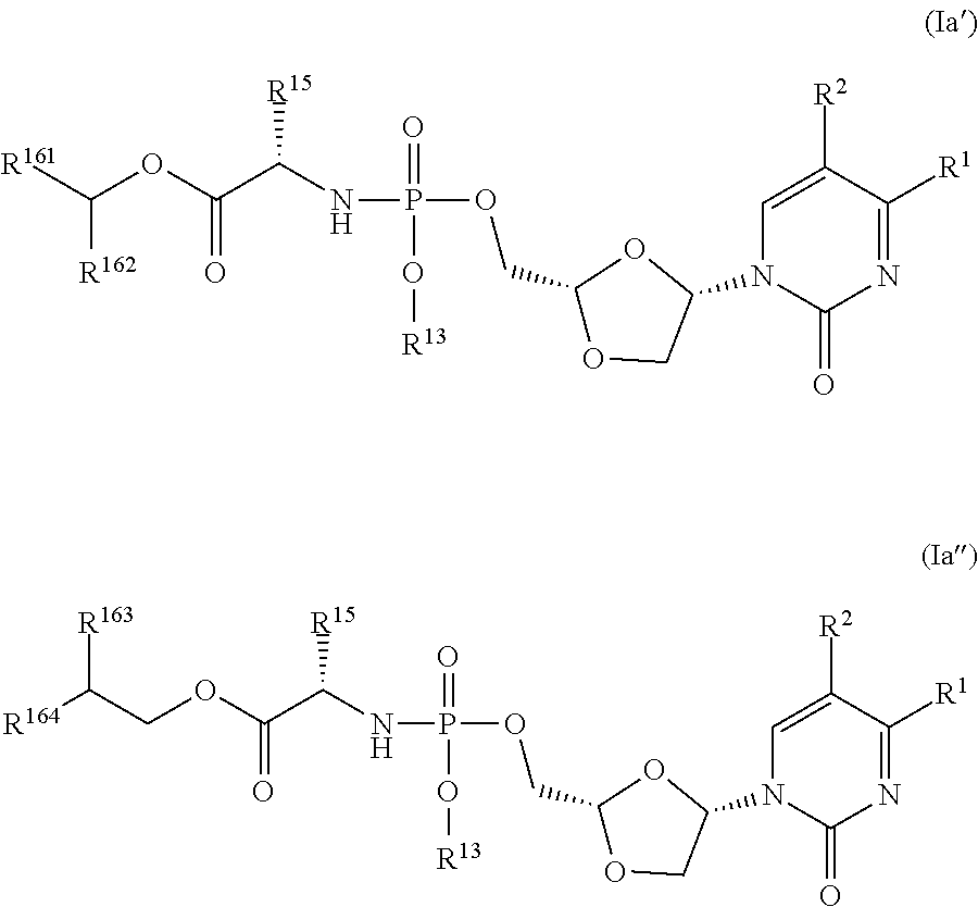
O(C(C(NP(=O)(O[R13])OCC1OCC(N2C=C([R2])C([R1])=NC2=O)O1)[R15])=O)C([R161])[R162].O(C(C(NP(=O)(O[R13])OCC1OCC(N2C=C([R2])C([R1])=NC2=O)O1)[R15])=O)CC([R164])[R163]
